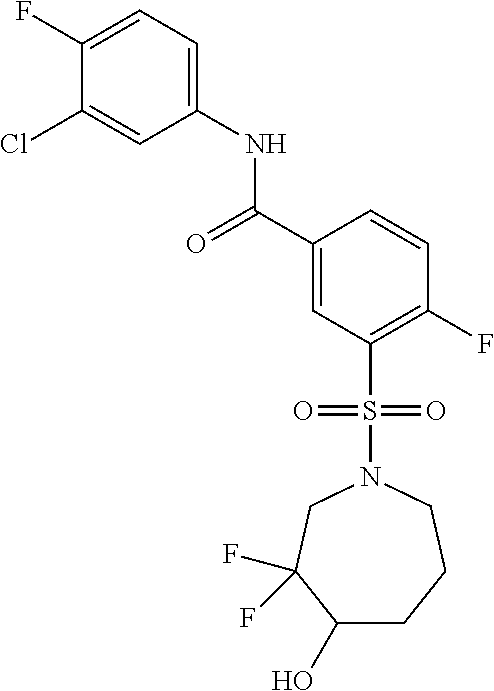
C1(F)=CC=C(NC(C2=CC(S(=O)(=O)N3CC(F)(F)C(O)CCC3)=C(F)C=C2)=O)C=C1Cl
